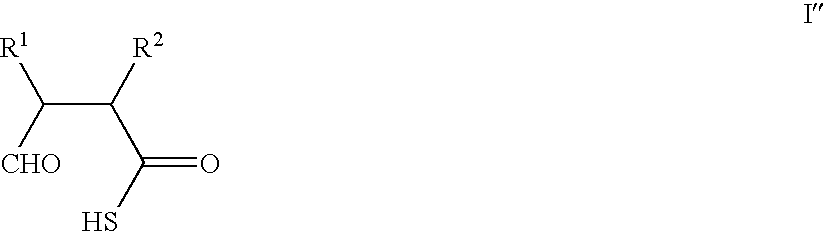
C(C(C(=O)S)[R2])([R1])[CHO]
